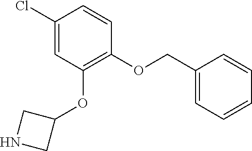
C1(Cl)=CC(OC2CNC2)=C(OCC2=CC=CC=C2)C=C1
